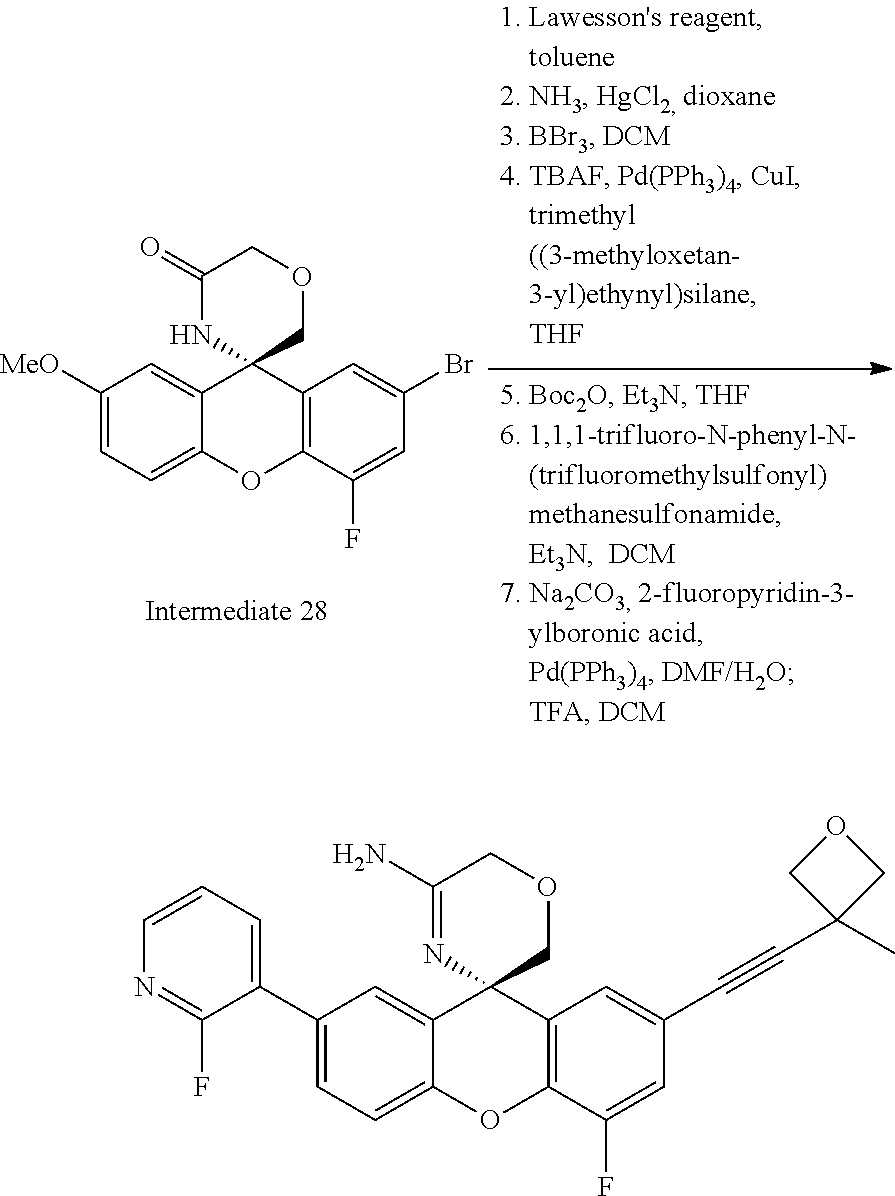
C1([MeO])=CC=C2C(=C1)C1(C3=C(O2)C(F)=CC(Br)=C3)COCC(=O)N1.C1(C2=CC=CN=C2F)=CC=C2C(=C1)C1(C3=C(O2)C(F)=CC(C#CC2(C)COC2)=C3)COCC(N)=N1
